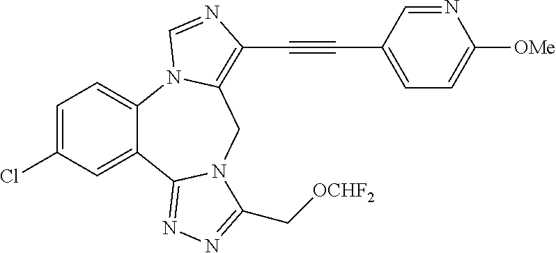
C1=C(Cl)C=C2C(=C1)N1C(=C(C#CC3=CC=C([OMe])N=C3)N=C1)CN1C2=NN=C1C[OCHF2]
